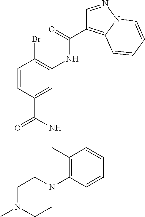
C1=CC(C(NCC2=C(N3CCN(C)CC3)C=CC=C2)=O)=CC(NC(=O)C2=C3N(N=C2)C=CC=C3)=C1Br
